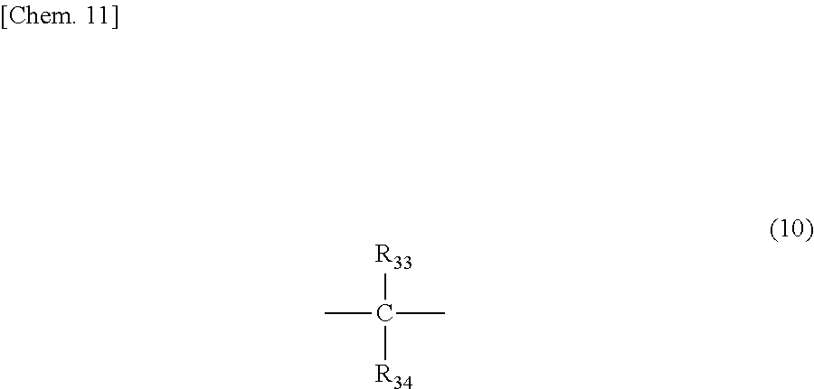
CC(C)([R33])[R34]
